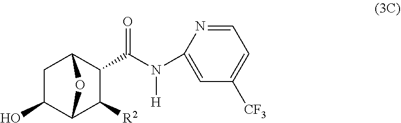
C1C(O)C2C([R2])C(C(N(C3=CC([CF3])=CC=N3)[H])=O)C1O2
